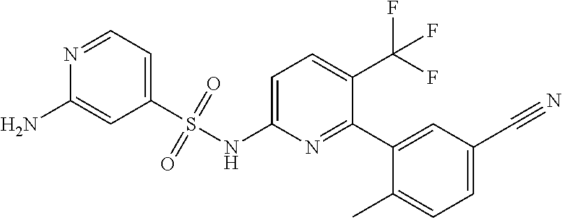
N1=CC=C(S(NC2=CC=C(C(F)(F)F)C(C3=CC(C#N)=CC=C3C)=N2)(=O)=O)C=C1N
